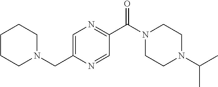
C1=C(CN2CCCCC2)N=CC(C(N2CCN(C(C)C)CC2)=O)=N1
